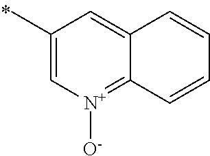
C1(C)=C[N+]([O-])=C2C(=C1)C=CC=C2
